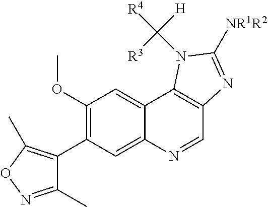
C1(OC)=C(C2=C(C)ON=C2C)C=C2C(=C1)C1=C(C=N2)N=C([NR1R2])N1C([R4])([H])[R3]
